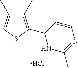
C1(C)=C(C2NC(C)=NC=C2)SC=C1C.Cl
